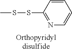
C1=CC=CN=C1SSC
